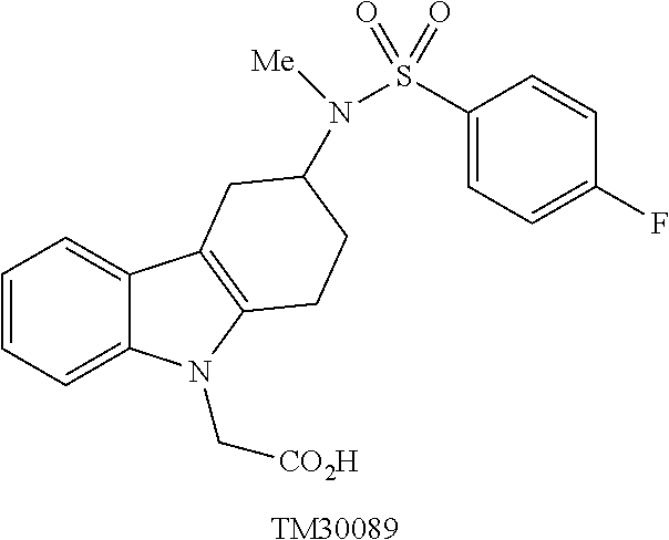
C1=CC=C2C(=C1)C1=C(N2C[CO2H])CCC(N(S(C2=CC=C(F)C=C2)(=O)=O)[Me])C1.[TM30089]
